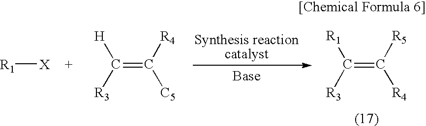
[R1][X].C(=C([R4])[C5])([R3])[H].C(=C([R5])[R4])([R3])[R1]
